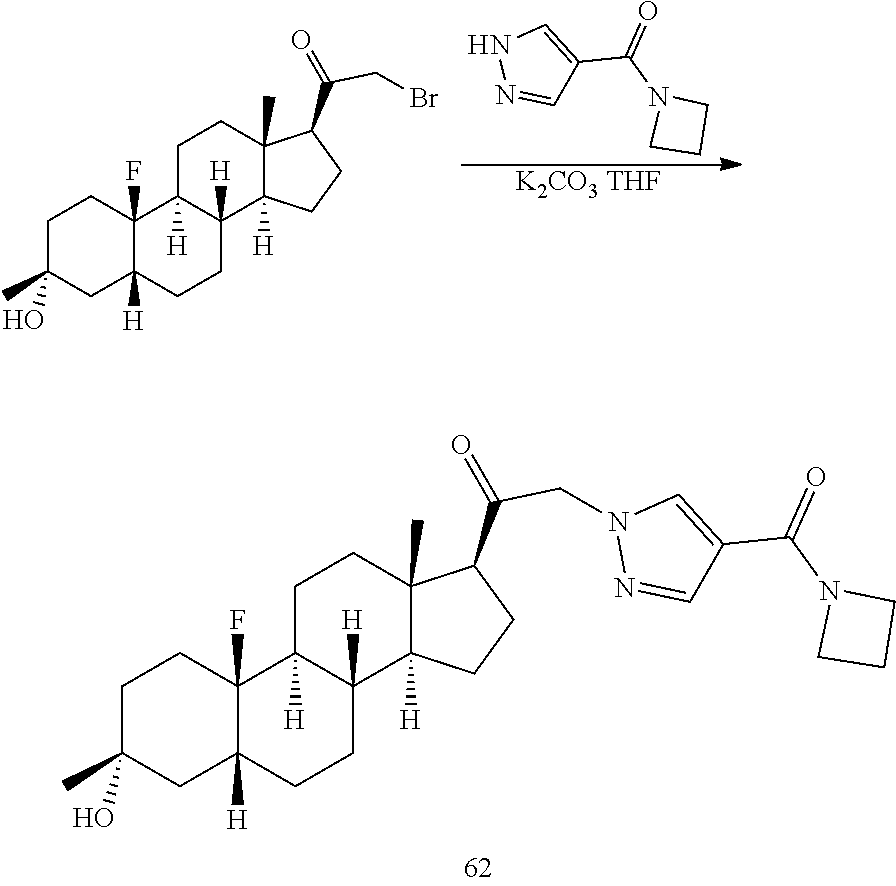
C1C(C)(O)CC2([H])C(F)(C1)C1([H])C([H])(CC2)C2([H])C(C)(CC1)C(C(=O)CN1N=CC(C(N3CCC3)=O)=C1)CC2.C1C(C)(O)CC2([H])C(F)(C1)C1([H])C([H])(CC2)C2([H])C(C)(CC1)C(C(=O)CBr)CC2.[K2CO3 THF].N1N=CC(C(=O)N2CCC2)=C1
